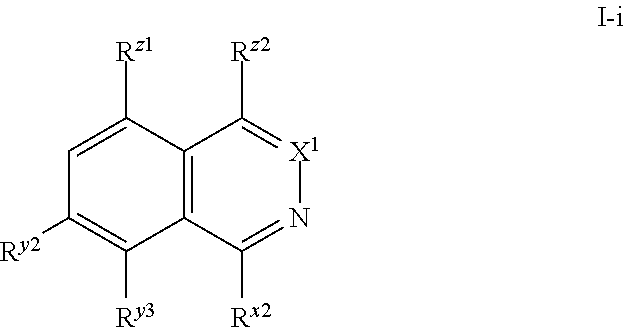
C12=C(C([Rx2])=N[X1]=C1[Rz2])C([Ry3])=C([Ry2])C=C2[Rz1]
